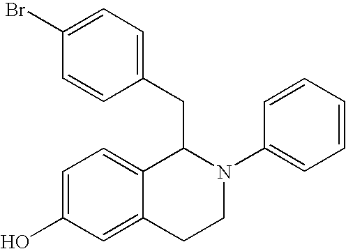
C1=C(Br)C=CC(CC2C3=CC=C(O)C=C3CCN2C2=CC=CC=C2)=C1
